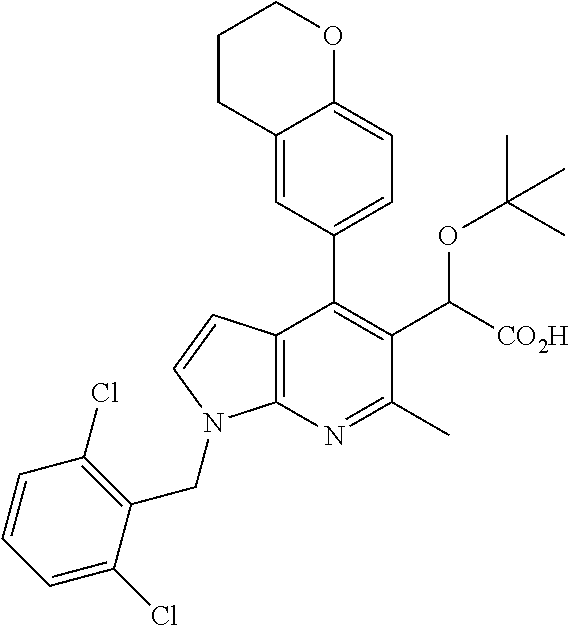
C12=CC(C3=C(C([CO2H])OC(C)(C)C)C(C)=NC4=C3C=CN4CC3=C(Cl)C=CC=C3Cl)=CC=C1OCCC2
